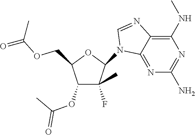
C1(N2C3=NC(N)=NC(NC)=C3N=C2)C(F)(C)C(OC(C)=O)C(COC(=O)C)O1
